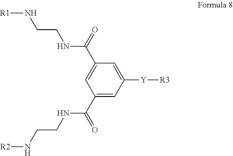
C1(C(=O)NCCN[R2])=CC([Y][R3])=CC(C(=O)NCCN[R1])=C1
